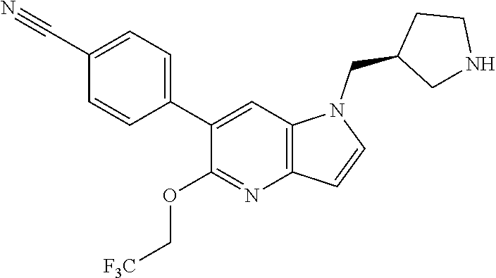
C1(C2=CC=C(C#N)C=C2)=CC2=C(N=C1OC[F3C])C=CN2CC1CNCC1
